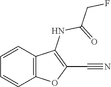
C1=CC2=C(C=C1)OC(C#N)=C2NC(=O)CF
